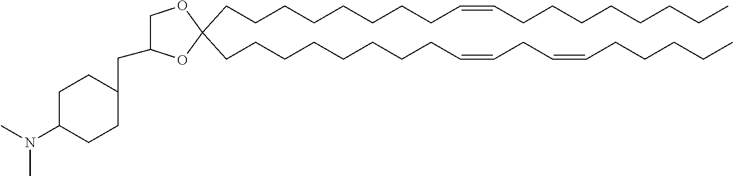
C(C1(CCCCCCCCC=CCCCCCCCC)OC(CC2CCC(N(C)C)CC2)CO1)CCCCCCCC=CCC=CCCCCC
